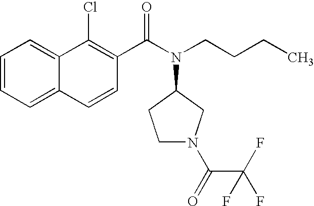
C1=CC=C2C(=C1)C(Cl)=C(C(N(C1CCN(C(=O)C(F)(F)F)C1)CCCC)=O)C=C2
